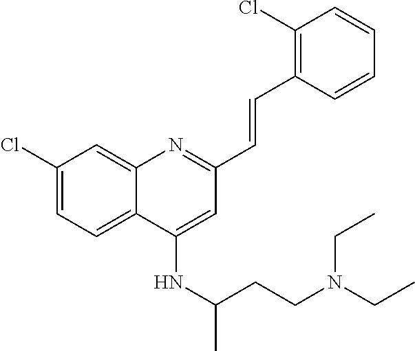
C1(Cl)=CC=C2C(=C1)N=C(C=CC1=C(Cl)C=CC=C1)C=C2NC(C)CCN(CC)CC
